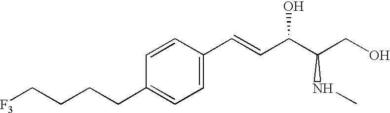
C1=CC(CCCC[F3])=CC=C1C=CC(C(NC)CO)O
